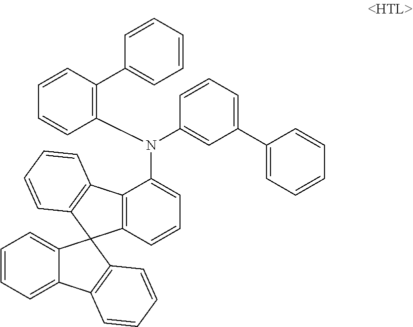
C1(N(C2=CC(C3=CC=CC=C3)=CC=C2)C2=CC=CC3=C2C2=C(C=CC=C2)C32C3=CC=CC=C3C3=C2C=CC=C3)=C(C2=CC=CC=C2)C=CC=C1
